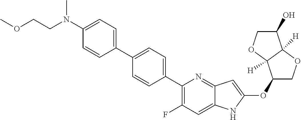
C1(OC2=CC3=NC(C4=CC=C(C5=CC=C(N(CCOC)C)C=C5)C=C4)=C(F)C=C3N2)COC2([H])C1([H])OCC2O
